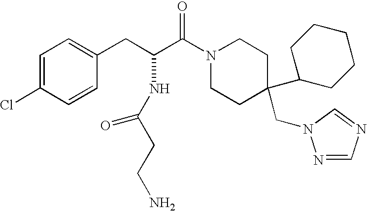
C1=C(Cl)C=CC(CC(C(N2CCC(C3CCCCC3)(CN3N=CN=C3)CC2)=O)NC(CCN)=O)=C1
